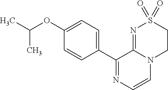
C1(OC(C)C)=CC=C(C2=NC=CN3C2=NS(=O)(=O)CC3)C=C1
